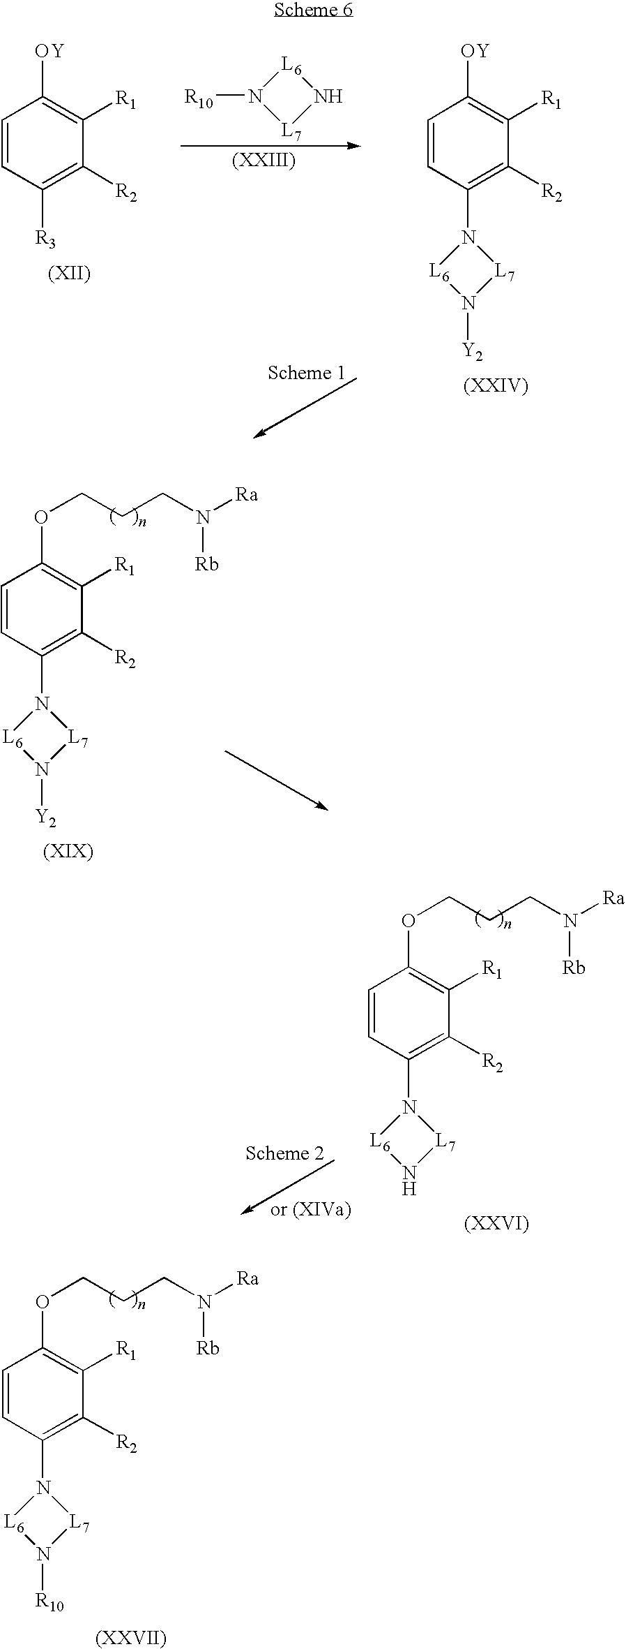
C1=CC(N2[L6]N([R10])[L7]2)=C([R2])C([R1])=C1OCCCN([Ra])[Rb].C1=CC([R3])=C([R2])C([R1])=C1[OY].C1=CC(N2[L6]N([Y2])[L7]2)=C([R2])C([R1])=C1[OY].[L7]1N[L6]N1[R10].C1=CC(N2[L6]N([Y2])[L7]2)=C([R2])C([R1])=C1OCCCN([Ra])[Rb].C1=CC(N2[L6]N[L7]2)=C([R2])C([R1])=C1OCCCN([Ra])[Rb]
